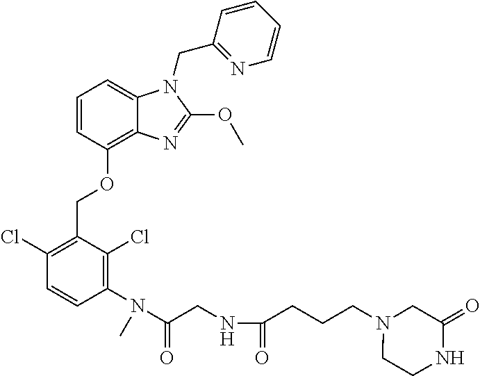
C1=CC(OCC2=C(Cl)C=CC(N(C(CNC(=O)CCCN3CCNC(=O)C3)=O)C)=C2Cl)=C2C(=C1)N(CC1=NC=CC=C1)C(OC)=N2
